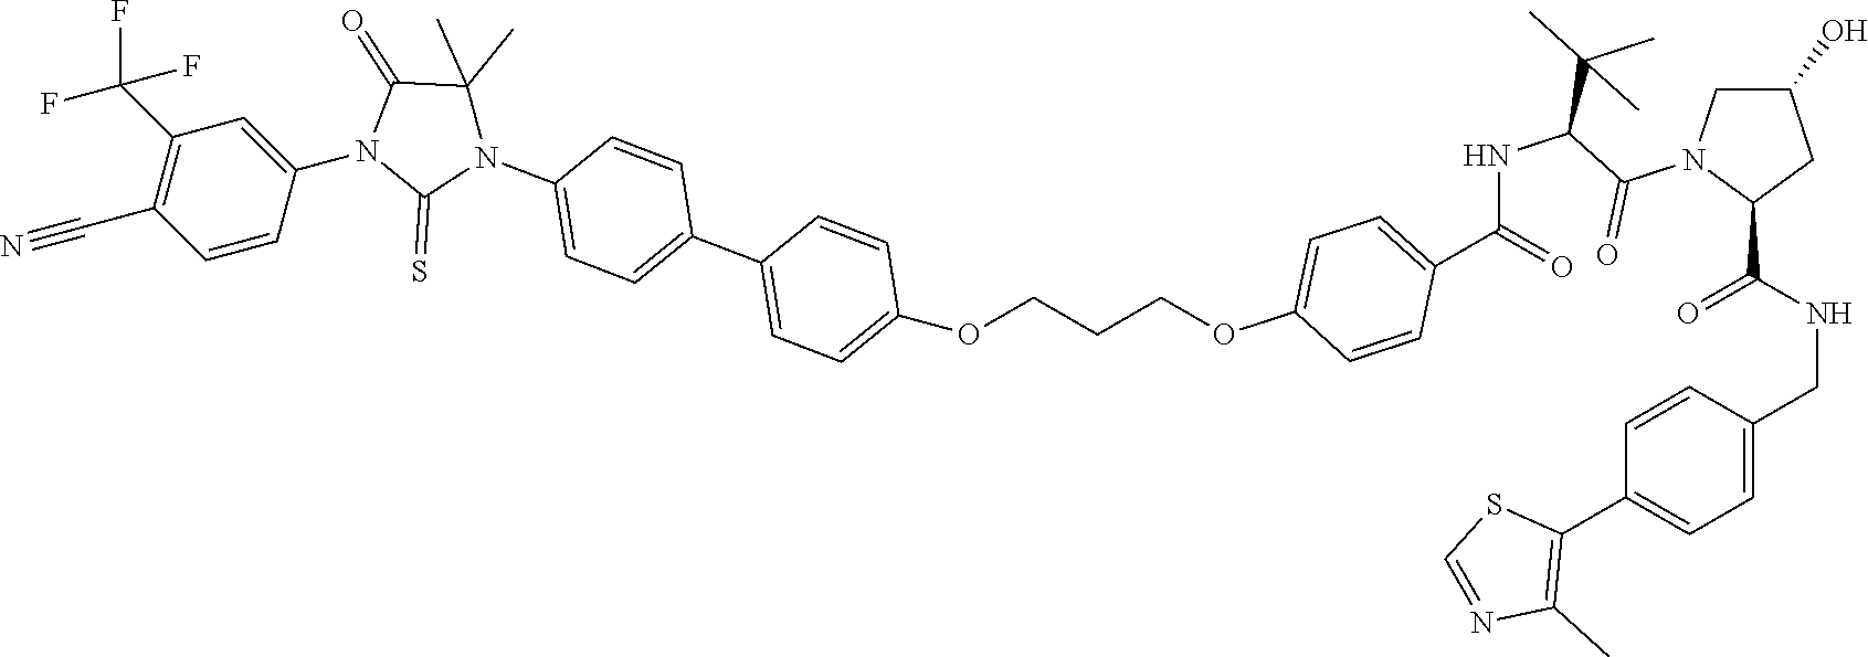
C(NC(=O)C1CC(O)CN1C(=O)C(C(C)(C)C)NC(C1=CC=C(OCCCOC2=CC=C(C3=CC=C(N4C(=S)N(C5=CC(C(F)(F)F)=C(C#N)C=C5)C(=O)C4(C)C)C=C3)C=C2)C=C1)=O)C1=CC=C(C2=C(C)N=CS2)C=C1
